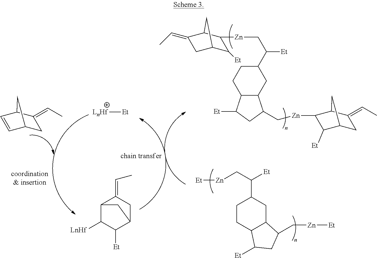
C1C(=CC)C2C=CC1C2.[LnHf][Et].C12C([LnHf])C([Et])C(CC1=CC)C2.C1(=CC)C2C([Zn]CC3C4C(CCC(C([Et])C[Zn]C5C([Et])C6CC(=CC)C5C6)C4)C([Et])C3)C([Et])C(C1)C2.C1CC2C(CC1C(C[Zn][Et])[Et])C(C[Zn][Et])CC2[Et]
